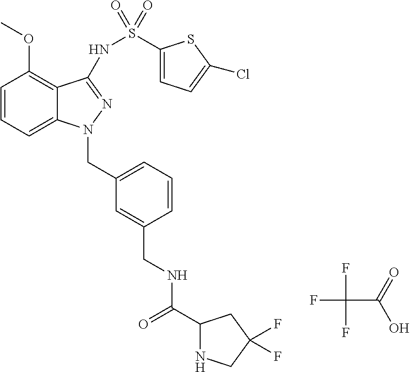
C1=CC=C2C(=C1OC)C(NS(C1=CC=C(Cl)S1)(=O)=O)=NN2CC1=CC=CC(CNC(C2NCC(F)(F)C2)=O)=C1.FC(F)(F)C(=O)O
